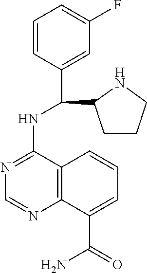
C1=CC(C(NC2=NC=NC3=C2C=CC=C3C(=O)N)C2CCCN2)=CC(F)=C1
